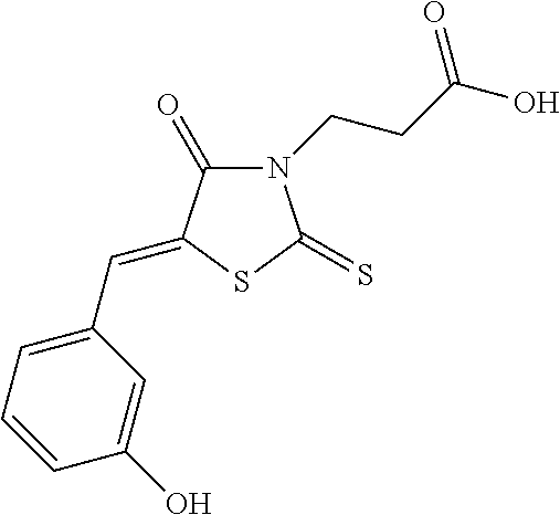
N1(CCC(O)=O)C(=O)C(=CC2=CC=CC(O)=C2)SC1=S
